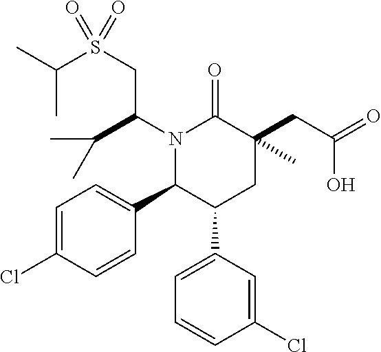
N1(C(CS(C(C)C)(=O)=O)C(C)C)C(C2=CC=C(Cl)C=C2)C(C2=CC=CC(Cl)=C2)CC(CC(O)=O)(C)C1=O
